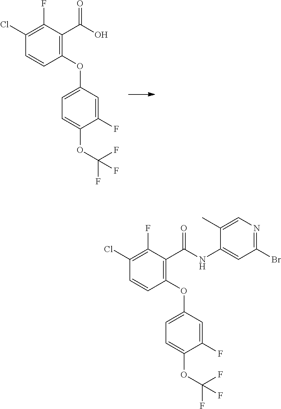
C1(OC2=CC=C(OC(F)(F)F)C(F)=C2)=C(C(O)=O)C(F)=C(Cl)C=C1.C1(OC2=CC=C(OC(F)(F)F)C(F)=C2)=C(C(NC2=CC(Br)=NC=C2C)=O)C(F)=C(Cl)C=C1
